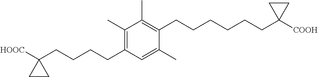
C1(C)=C(CCCCC2([HOOC])CC2)C=C(C)C(CCCCCCC2([COOH])CC2)=C1C
